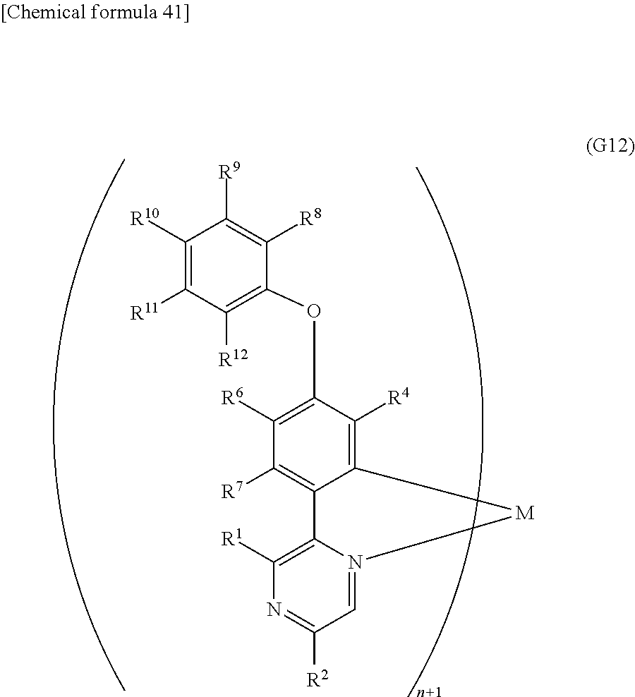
C12=C([R4])C(OC3=C([R12])C([R11])=C([R10])C([R9])=C3[R8])=C([R6])C([R7])=C1C1=C([R1])N=C([R2])C=N1[M]2
